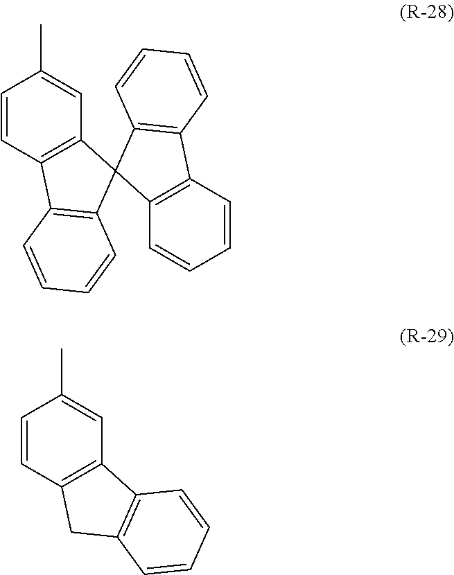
C1=CC2=C(C=C1C)C1(C3=C2C=CC=C3)C2=C(C=CC=C2)C2=C1C=CC=C2.C1=CC2=C(C=C1C)C1=C(C2)C=CC=C1
